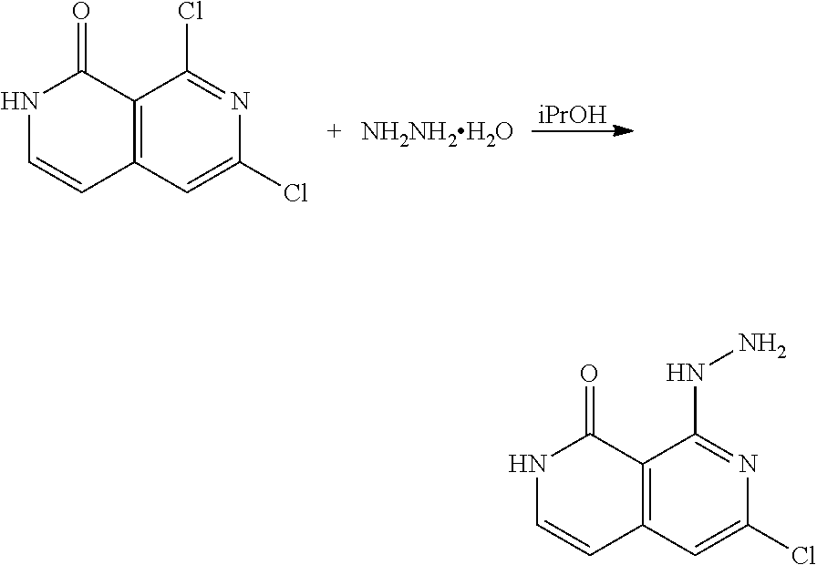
C1(Cl)=CC2=C(C(NN)=N1)C(=O)NC=C2.C1(Cl)=CC2=C(C(Cl)=N1)C(=O)NC=C2.[NH2NH2H2O].[iPrOH]
